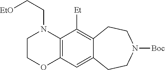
C1COC2=C(N1CC[EtO])C([Et])=C1C(=C2)CCN([Boc])CC1
